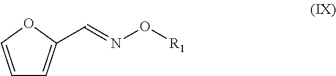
C1=COC(C=NO[R1])=C1
